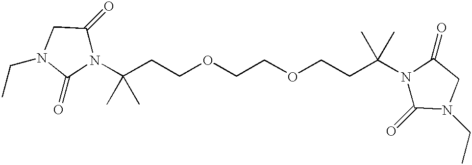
C(COCCOCCC(N1C(=O)N(CC)CC1=O)(C)C)C(N1C(=O)CN(CC)C1=O)(C)C
